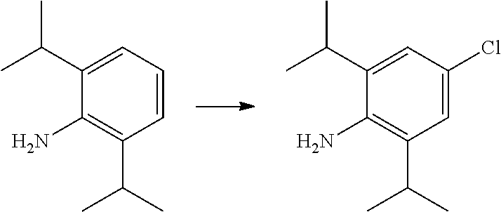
C1(N)=C(C(C)C)C=CC=C1C(C)C.C1(N)=C(C(C)C)C=C(Cl)C=C1C(C)C
